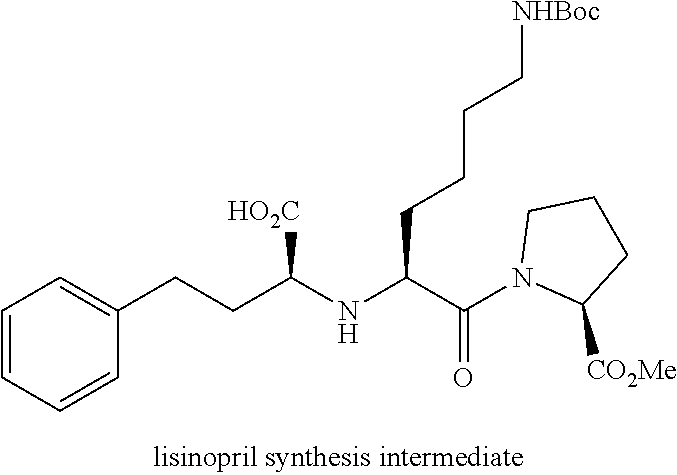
C1=CC=CC(CCC(NC(C(N2C([CO2Me])CCC2)=O)CCCC[NHBoc])[HO2C])=C1
